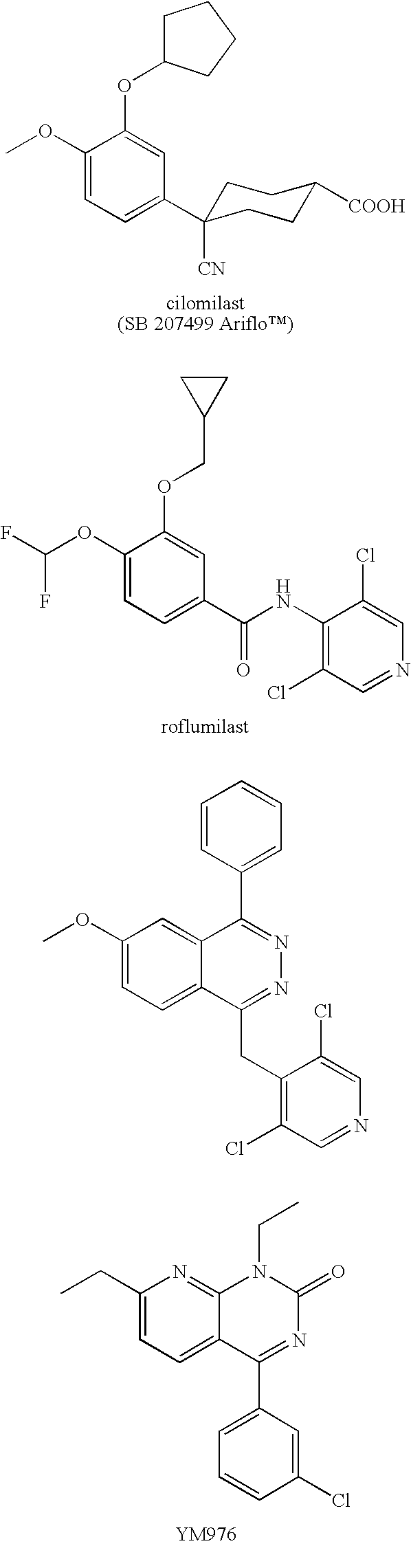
C1C(OC2=CC(C3([CN])CCC([COOH])CC3)=CC=C2OC)CCC1.C1(OC(F)F)=CC=C(C(NC2=C(Cl)C=NC=C2Cl)=O)C=C1OCC1CC1.C1(CC)=CC=C2C(=N1)N(CC)C(=O)N=C2C1=CC=CC(Cl)=C1.C1(OC)=CC=C2C(=C1)C(C1=CC=CC=C1)=NN=C2CC1=C(Cl)C=NC=C1Cl
